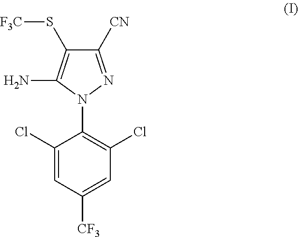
C1(Cl)=CC([CF3])=CC(Cl)=C1N1N=C([CN])C(S[F3C])=C1N
